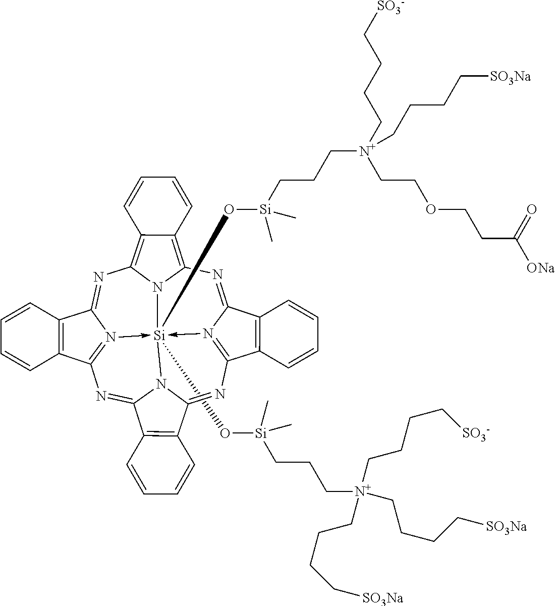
[Si]123(O[Si](CCC[N+](CCCC[SO3-])(CCCC[SO3Na])CCCC[SO3Na])(C)C)(O[Si](CCC[N+](CCOCCC([ONa])=O)(CCCC[SO3-])CCCC[SO3Na])(C)C)-N4=C5C6=C(C4=NC4=C7C(=C(N=C8N->1=C(N=C1N2C(=N5)C2=C1C=CC=C2)C1=C8C=CC=C1)N34)C=CC=C7)C=CC=C6
